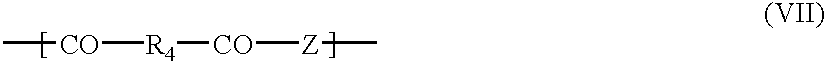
C[CO][R4][CO][Z]C
